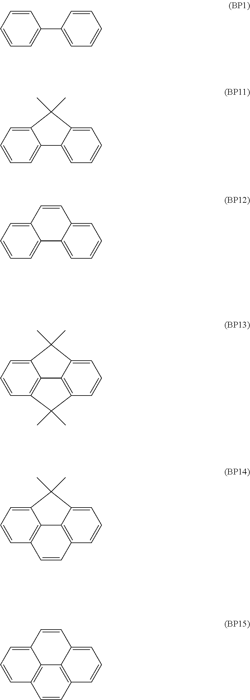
C1=CC=C(C2=CC=CC=C2)C=C1.C1=CC=C2C(=C1)C(C)(C)C1=CC=CC=C21.C12=CC=CC=C1C1=CC=CC=C1C=C2.C1=CC2=C3C(=C1)C(C)(C)C1=CC=CC(=C31)C2(C)C.C1=CC2=C3C(=C1)C(C)(C)C1=CC=CC(=C31)C=C2.C12=CC=CC3=C1C1=C(C=C3)C=CC=C1C=C2
